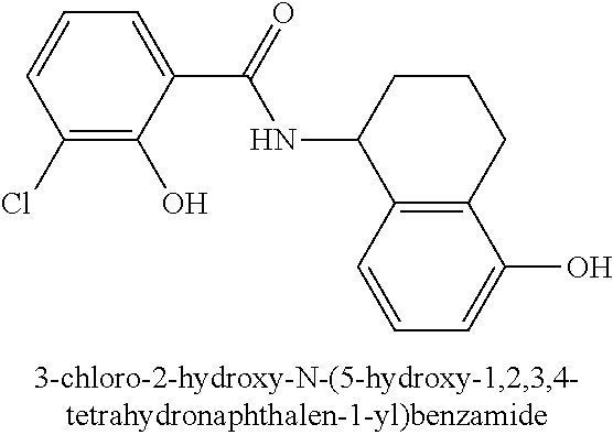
C1(Cl)=C(O)C(C(NC2C3=C(CCC2)C(O)=CC=C3)=O)=CC=C1
